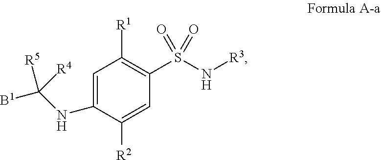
C1=C(NC([B1])([R5])[R4])C([R2])=CC(S(N[R3])(=O)=O)=C1[R1]
